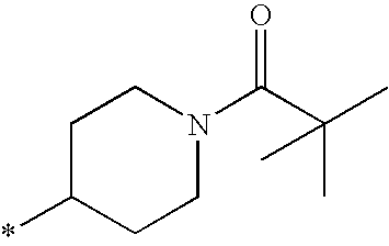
C1C(*)CCN(C(C(C)(C)C)=O)C1
